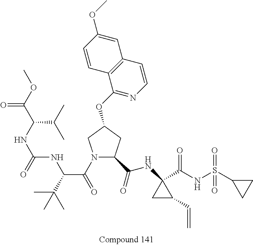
N1(C(C(C(C)(C)C)NC(NC(C(OC)=O)C(C)C)=O)=O)C(C(=O)NC2(C(NS(C3CC3)(=O)=O)=O)CC2C=C)CC(OC2=NC=CC3=C2C=CC(OC)=C3)C1
